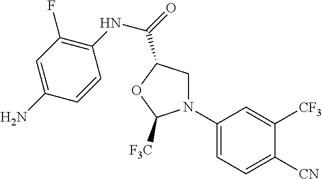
N1(C2=CC=C([CN])C([CF3])=C2)CC(C(NC2=C(F)C=C(N)C=C2)=O)OC1[F3C]
